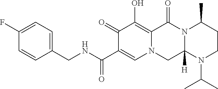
C1(=O)C(O)=C2N(C=C1C(NCC1=CC=C(F)C=C1)=O)CC1([H])N(C2=O)C(C)CCN1C(C)C
